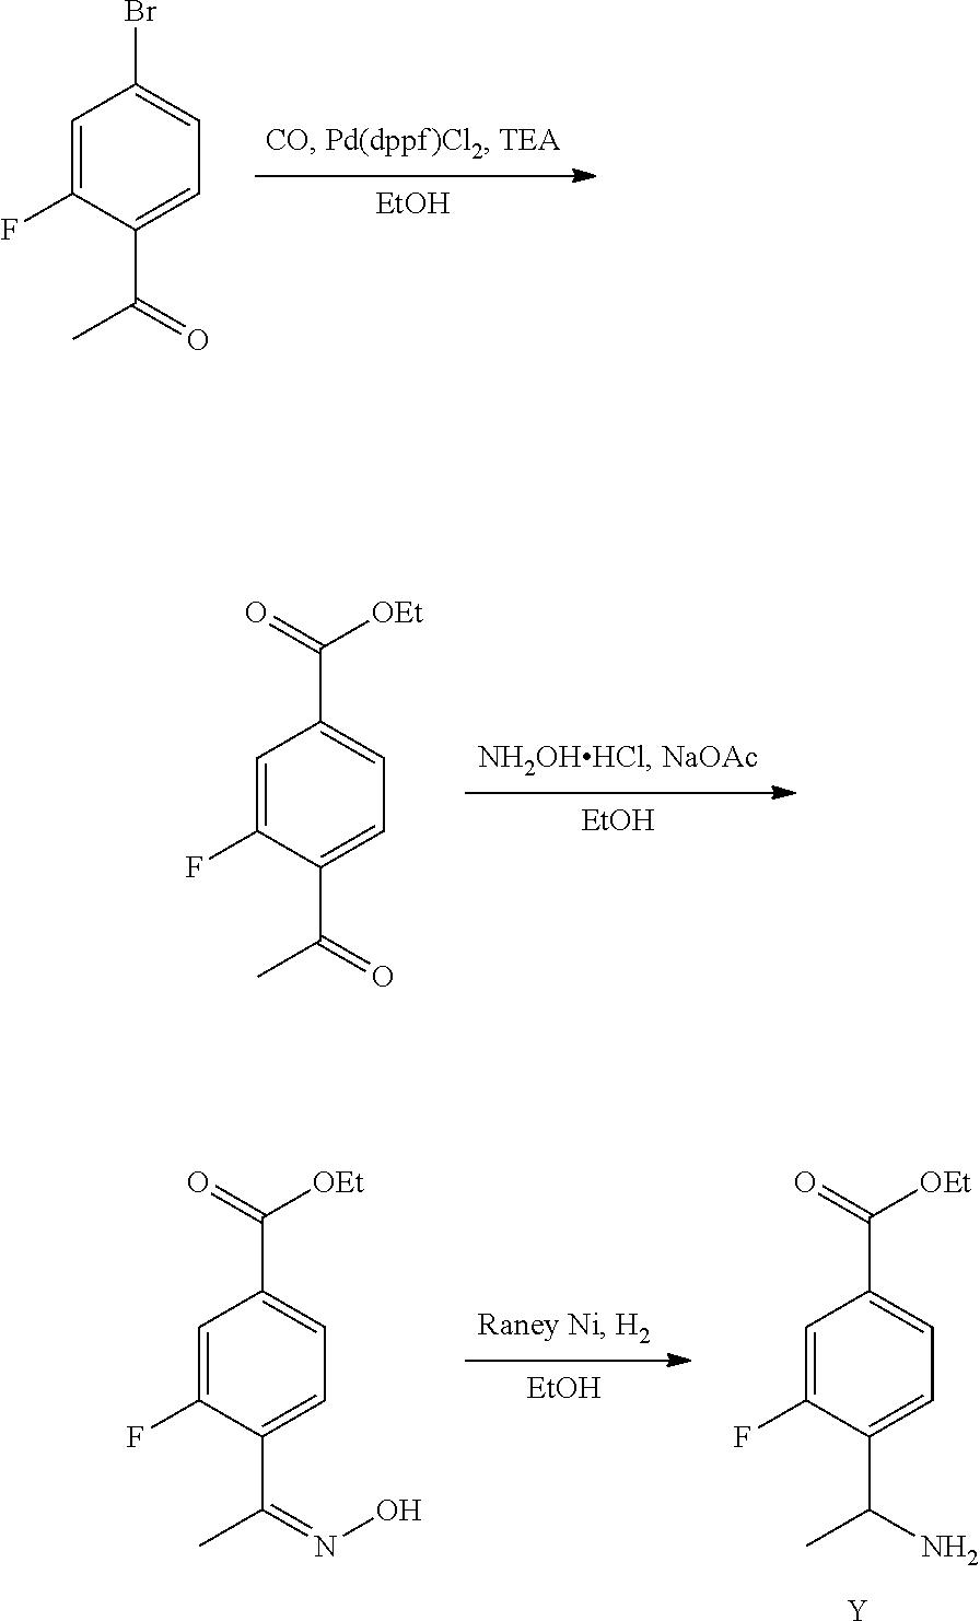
[Y].C1=C(F)C(C(N)C)=CC=C1C(=O)[OEt].[EtOH].C1=C(F)C(C(=NO)C)=CC=C1C(=O)[OEt].[EtOH].C1=C(F)C(C(=O)C)=CC=C1C(=O)[OEt].[EtOH].C1=C(F)C(C(=O)C)=CC=C1Br
